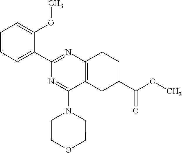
C1=CC=C(C2=NC3=C(C(N4CCOCC4)=N2)CC(C(=O)OC)CC3)C(OC)=C1
